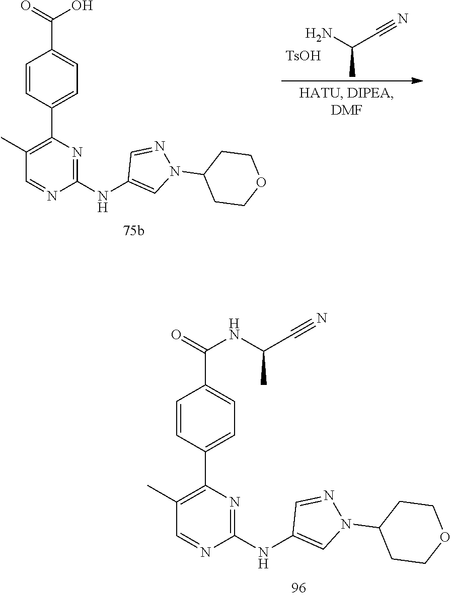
CC(N)C#N.[TsOH].C1=CC(C2=C(C)C=NC(NC3=CN(C4CCOCC4)N=C3)=N2)=CC=C1C(=O)O.C1=CC(C2=C(C)C=NC(NC3=CN(C4CCOCC4)N=C3)=N2)=CC=C1C(=O)NC(C#N)C
